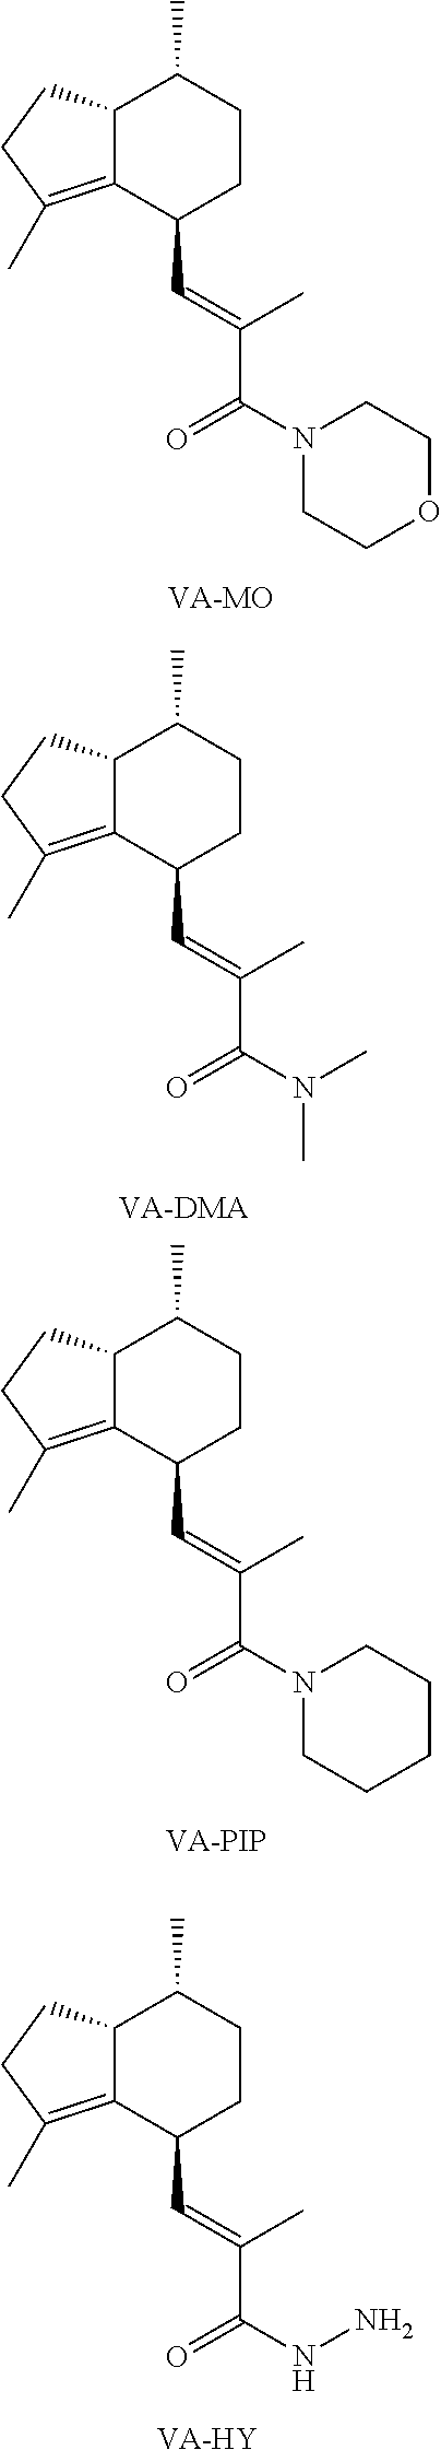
C12C(=C(C)CC1)C(C=C(C(N1CCOCC1)=O)C)CCC2C.[VA-MO].[VA-DMA].C12C(=C(C)CC1)C(C=C(C(N(C)C)=O)C)CCC2C.C12C(=C(C)CC1)C(C=C(C(N1CCCCC1)=O)C)CCC2C.[VA-PIP].[VA-HY].C12C(=C(C)CC1)C(C=C(C(NN)=O)C)CCC2C
